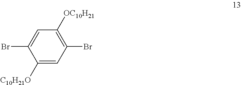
C1([C10H21O])=CC(Br)=C([OC10H21])C=C1Br
